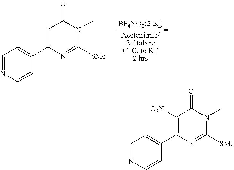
C1=NC=CC(C2=CC(=O)N(C)C([SMe])=N2)=C1.C1=NC=CC(C2=C([O2N])C(=O)N(C)C([SMe])=N2)=C1
